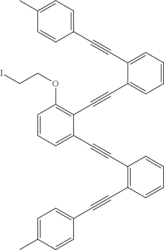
C1=CC=C(C#CC2=C(C#CC3=CC=C(C)C=C3)C=CC=C2)C(C#CC2=CC=CC=C2C#CC2=CC=C(C)C=C2)=C1OCCI
